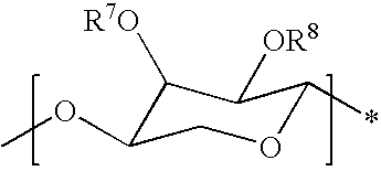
C1([R7O])C(OC)COC(*)C1[OR8]
